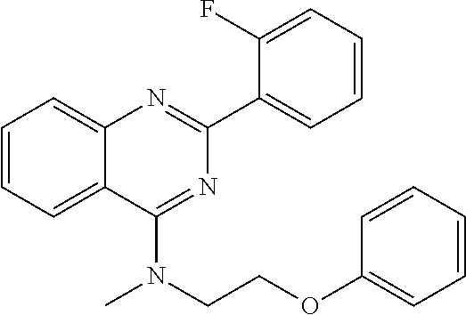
C1(C2=CC=CC=C2F)=NC2=CC=CC=C2C(N(CCOC2=CC=CC=C2)C)=N1
